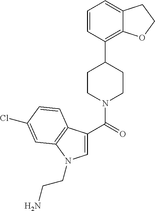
C1(C(=O)N2CCC(C3=C4C(=CC=C3)CCO4)CC2)=CN(CCN)C2=C1C=CC(Cl)=C2
